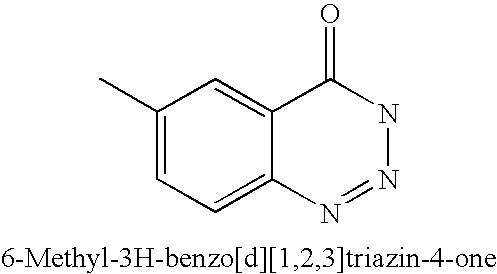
C1(C)=CC=C2C(=C1)C(=O)NN=N2
